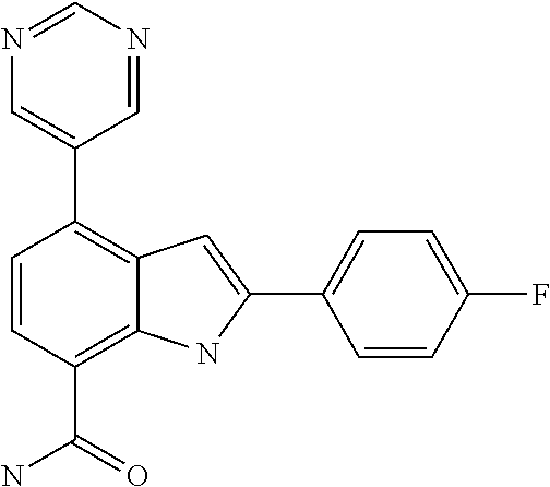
C1(C2=CN=CN=C2)=C2C(=C(C(N)=O)C=C1)NC(C1=CC=C(F)C=C1)=C2
